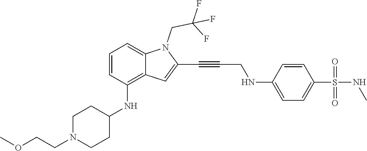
C1=C(NCC#CC2=CC3=C(NC4CCN(CCOC)CC4)C=CC=C3N2CC(F)(F)F)C=CC(S(NC)(=O)=O)=C1
